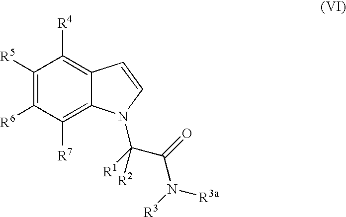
C1([R5])=C([R6])C([R7])=C2C(=C1[R4])C=CN2C(C(=O)N([R3])[R3a])([R1])[R2]
